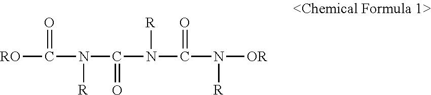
[RO]C(=O)N([R])C(=O)N([R])C(=O)N([R])[OR]
